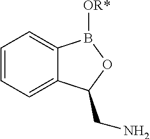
C1=CC=C2C(=C1)B([OR*])OC2CN
